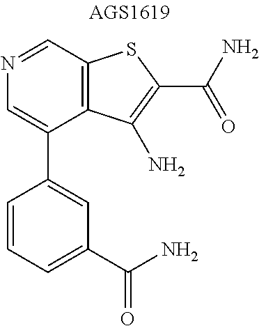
N1=CC2=C(C(C3=CC(C(=O)N)=CC=C3)=C1)C(N)=C(C(N)=O)S2
